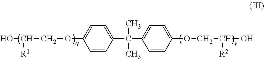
C1=CC(C(C2=CC=C(OCC(O)[R2])C=C2)(C)C)=CC=C1OCC(O)[R1]
